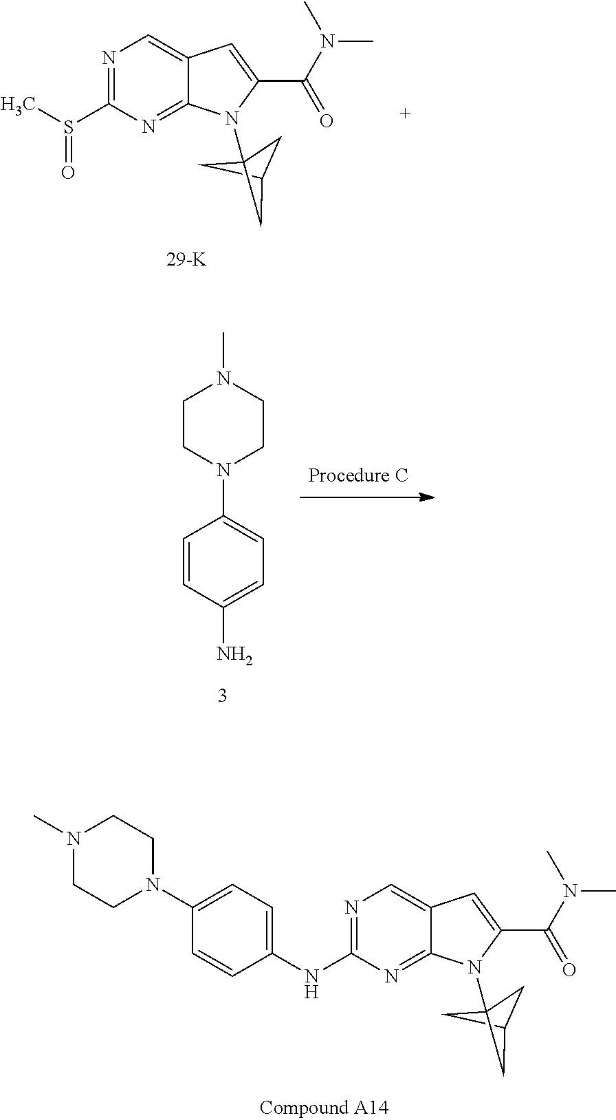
N1=C(S(C)=O)N=C2C(=C1)C=C(C(N(C)C)=O)N2C12CC(C1)C2.C1=C(NC2=NC=C3C(=N2)N(C24CC(C2)C4)C(C(N(C)C)=O)=C3)C=CC(N2CCN(C)CC2)=C1.C1=C(N)C=CC(N2CCN(C)CC2)=C1
